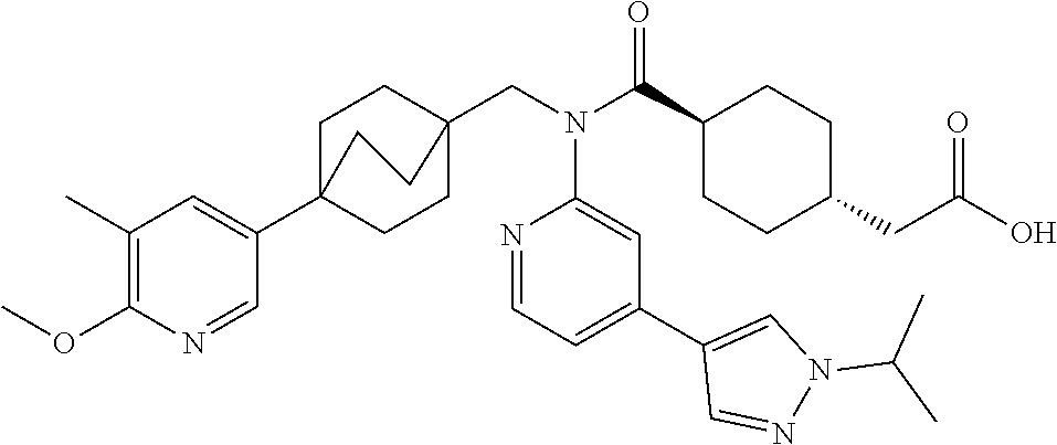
C1(C(N(CC23CCC(C4=CC(C)=C(OC)N=C4)(CC2)CC3)C2=CC(C3=CN(C(C)C)N=C3)=CC=N2)=O)CCC(CC(O)=O)CC1
